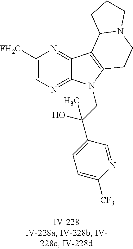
C1([FH2C])=CN=C2C(=N1)C1=C(N2CC(C2=CC=C([CF3])N=C2)(O)C)CCN2C1CCC2
